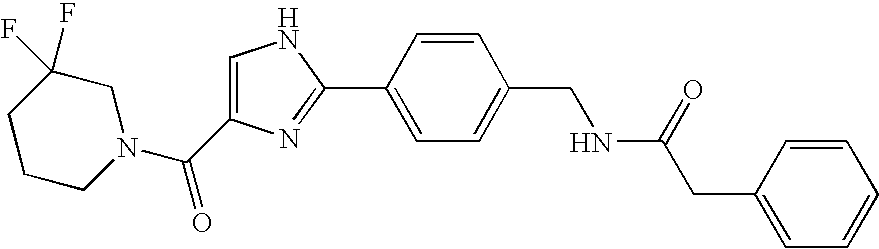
C1CCN(C(C2=CNC(C3=CC=C(CNC(=O)CC4=CC=CC=C4)C=C3)=N2)=O)CC1(F)F
